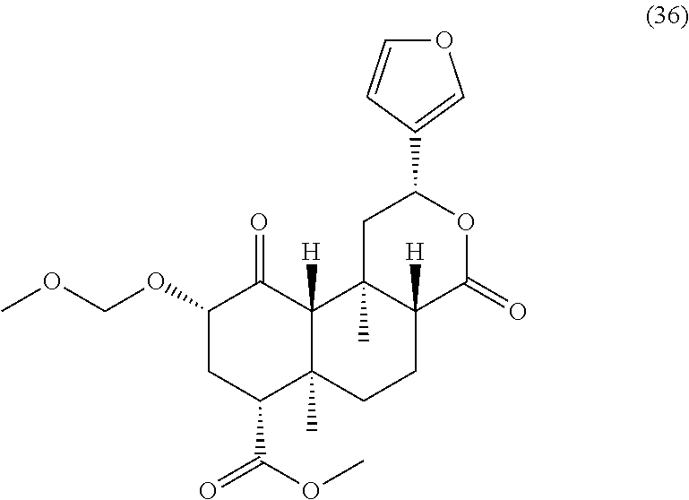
C1(OCOC)CC(C(OC)=O)C2(C)C([H])(C1=O)C1(C)C([H])(CC2)C(=O)OC(C2=COC=C2)C1
